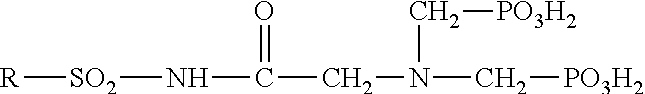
[SO2](NC(CN(C[PO3H2])C[PO3H2])=O)[R]
